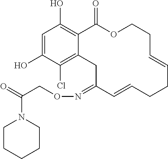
C1=C(O)C(Cl)=C2C(=C1O)C(=O)OCCC=CCCC=CC(=NOCC(=O)N1CCCCC1)C2
